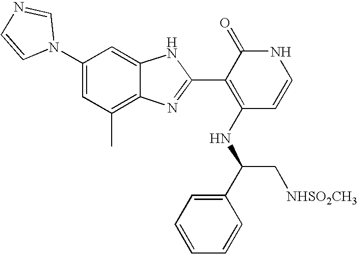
C1(C)=C2C(=CC(N3C=NC=C3)=C1)NC(C1=C(NC(C[NHSO2CH3])C3=CC=CC=C3)C=CNC1=O)=N2
